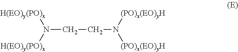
C(N([H(EO)y(PO)x])[H(EO)y(PO)x])CN([(PO)x(EO)yH])[(PO)x(EO)yH]
